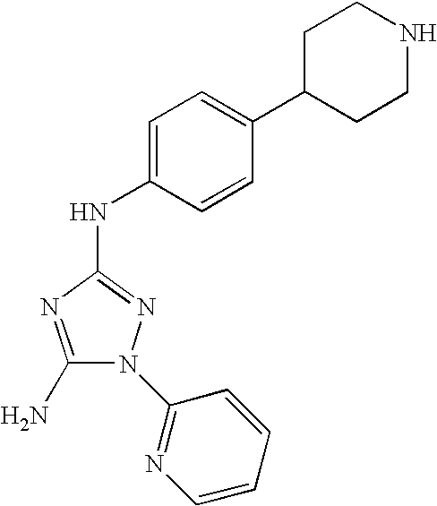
C1(N)=NC(NC2=CC=C(C3CCNCC3)C=C2)=NN1C1=NC=CC=C1
